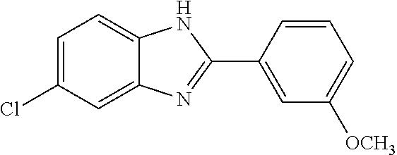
C1=C(Cl)C=C2C(=C1)NC(C1=CC([OCH3])=CC=C1)=N2
